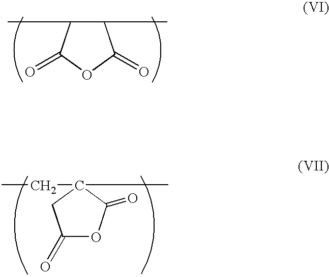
CC1C(C)C(=O)OC1=O.CCC1(C)C(=O)OC(=O)C1
